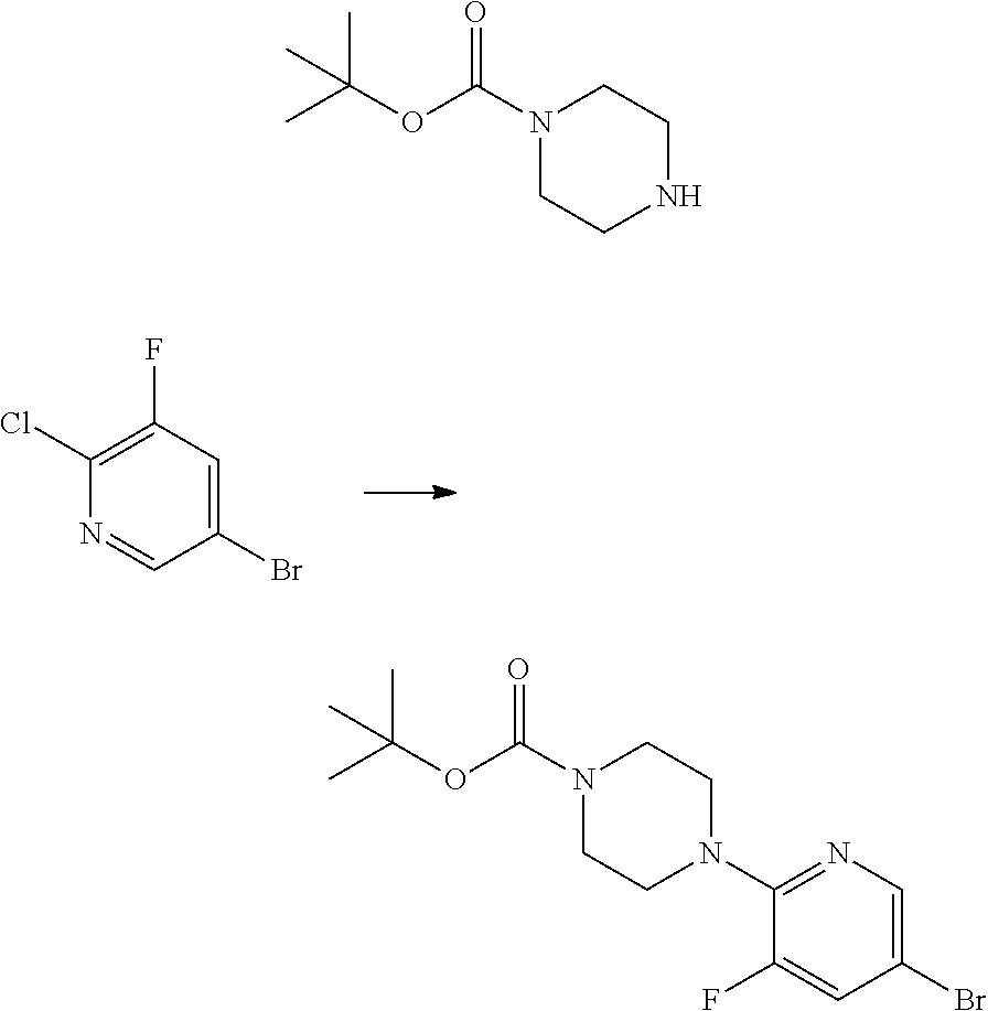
C1(Cl)=C(F)C=C(Br)C=N1.N1(C(OC(C)(C)C)=O)CCNCC1.N1(C(OC(C)(C)C)=O)CCN(C2=NC=C(Br)C=C2F)CC1
